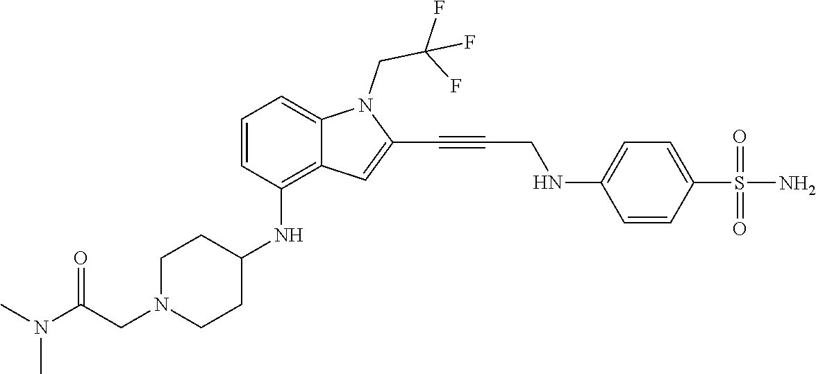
C1=CC(S(N)(=O)=O)=CC=C1NCC#CC1=CC2=C(NC3CCN(CC(N(C)C)=O)CC3)C=CC=C2N1CC(F)(F)F
